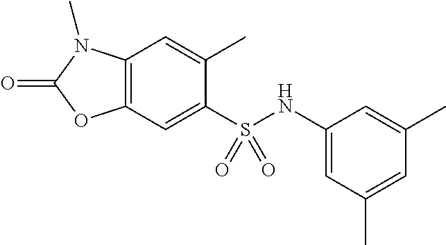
C1(C)=CC2=C(C=C1S(NC1=CC(C)=CC(C)=C1)(=O)=O)OC(=O)N2C
